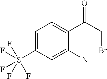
C1=C(S(F)(F)(F)(F)F)C=C(N)C(C(CBr)=O)=C1
